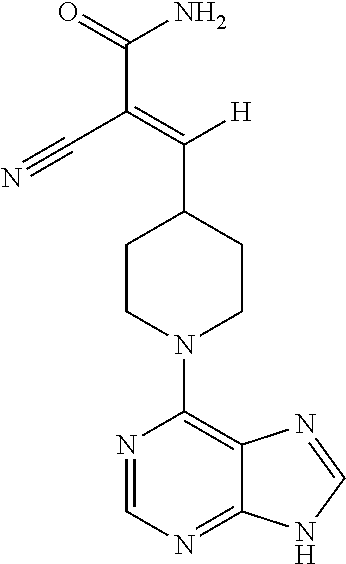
C1CN(C2=C3C(=NC=N2)NC=N3)CCC1C([H])=C(C(N)=O)C#N
